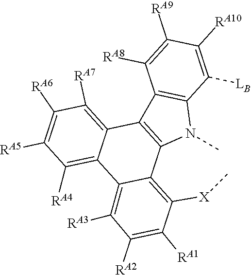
C12=C(C3=C([RA7])C([RA6])=C([RA5])C([RA4])=C3C3=C([RA3])C([RA2])=C([RA1])C([X]C)=C13)C1=C(N2C)C([LB])=C([RA10])C([RA9])=C1[RA8]
